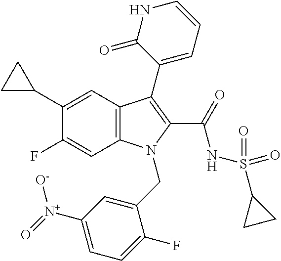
C12=C(C=C(C3CC3)C(F)=C1)C(C1=CC=CNC1=O)=C(C(=O)NS(C1CC1)(=O)=O)N2CC1=CC([N+](=O)[O-])=CC=C1F
